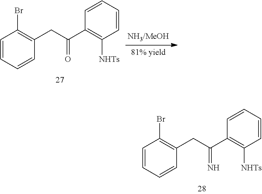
C1=CC=CC(CC(=O)C2=C([NHTs])C=CC=C2)=C1Br.C1=CC=CC(CC(=N)C2=C([NHTs])C=CC=C2)=C1Br
